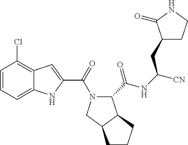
C1=CC=C2C(=C1Cl)C=C(C(=O)N1C(C(NC([CN])CC3CCNC3=O)=O)C3C(C1)CCC3)N2
